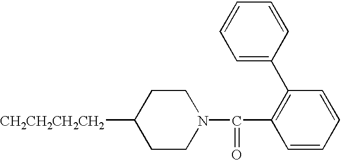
C1CN(C(=O)C2=C(C3=CC=CC=C3)C=CC=C2)CCC1[CH2CH2CH2CH2]
